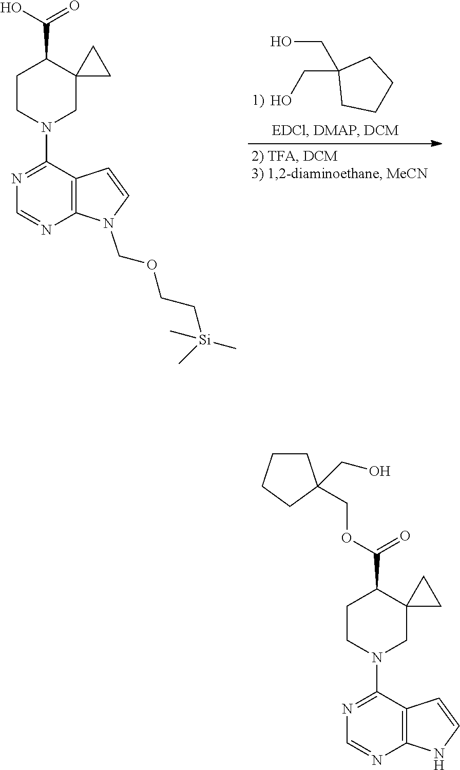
C1CN(C2=NC=NC3=C2C=CN3COCC[Si](C)(C)C)CC2(C1C(O)=O)CC2.C1(CO)(CO)CCCC1.C1CN(C2=NC=NC3=C2C=CN3)CC2(C1C(OCC1(CO)CCCC1)=O)CC2
